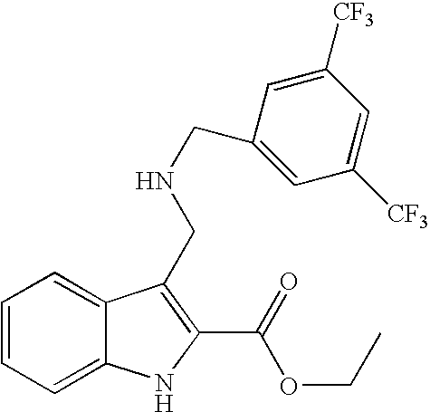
C1=CC=C2C(=C1)C(CNCC1=CC([CF3])=CC([CF3])=C1)=C(C(=O)OCC)N2
